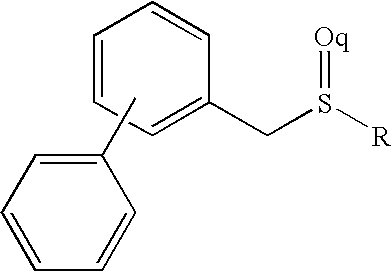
C1=CC=C(CS([R])=[Oq])C=C1.CC1=CC=CC=C1
